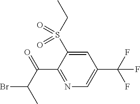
C1=C(S(CC)(=O)=O)C(C(C(C)Br)=O)=NC=C1C(F)(F)F
